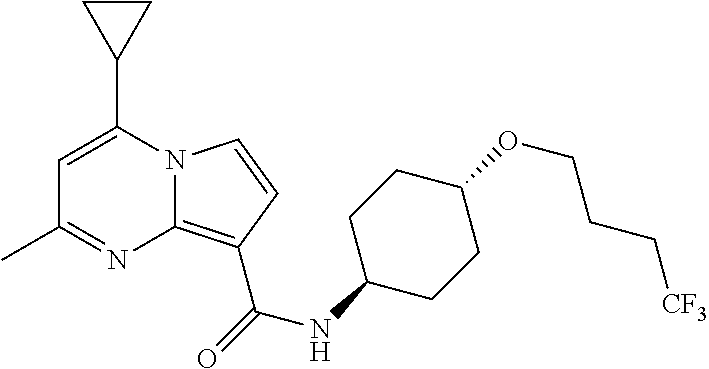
C1=C(C2CC2)N2C(=C(C(NC3CCC(OCCC[CF3])CC3)=O)C=C2)N=C1C
